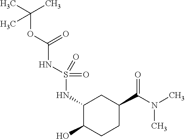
CC(C)(OC(NS(=O)(=O)NC1C(O)CCC(C(=O)N(C)C)C1)=O)C
